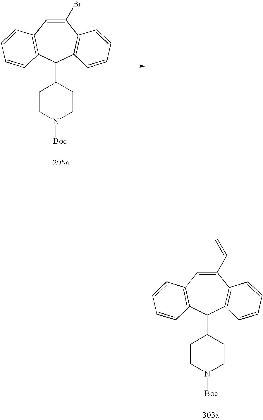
C1(Br)=CC2=C(C(C3CCN([Boc])CC3)C3=C1C=CC=C3)C=CC=C2.C1(C=C)=CC2=C(C(C3CCN([Boc])CC3)C3=C1C=CC=C3)C=CC=C2
